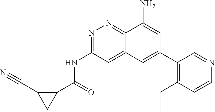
C1(C(=O)NC2=NN=C3C(=C2)C=C(C2=C(CC)C=CN=C2)C=C3N)C(C#N)C1
